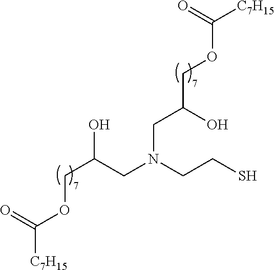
C(C(CN(CCS)CC(COC([C7H15])=O)O)O)OC([C7H15])=O
